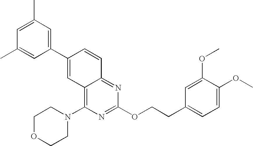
C1(C2=CC3=C(N4CCOCC4)N=C(OCCC4=CC=C(OC)C(OC)=C4)N=C3C=C2)=CC(C)=CC(C)=C1
